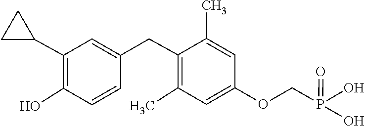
C1(CC2=CC(C3CC3)=C(O)C=C2)=C(C)C=C(OCP(O)(O)=O)C=C1C
